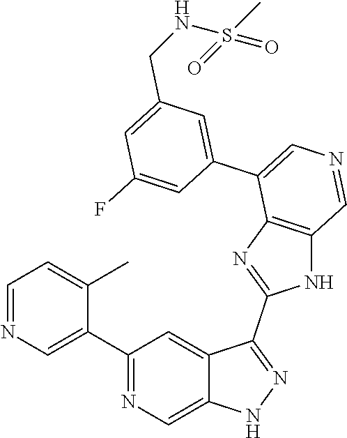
C1(C2=CN=CC=C2C)=NC=C2C(=C1)C(C1=NC3=C(N1)C=NC=C3C1=CC(CNS(C)(=O)=O)=CC(F)=C1)=NN2
